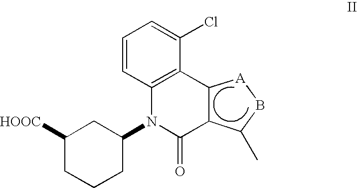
C1([HOOC])CCCC(N2C3=C(C(Cl)=CC=C3)C3C(C2=O)C(C)B[A]3)C1
